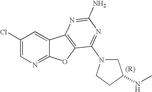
C1(Cl)=CN=C2C(=C1)C1=C(O2)C(N2CC(NC)CC2)=NC(N)=N1
